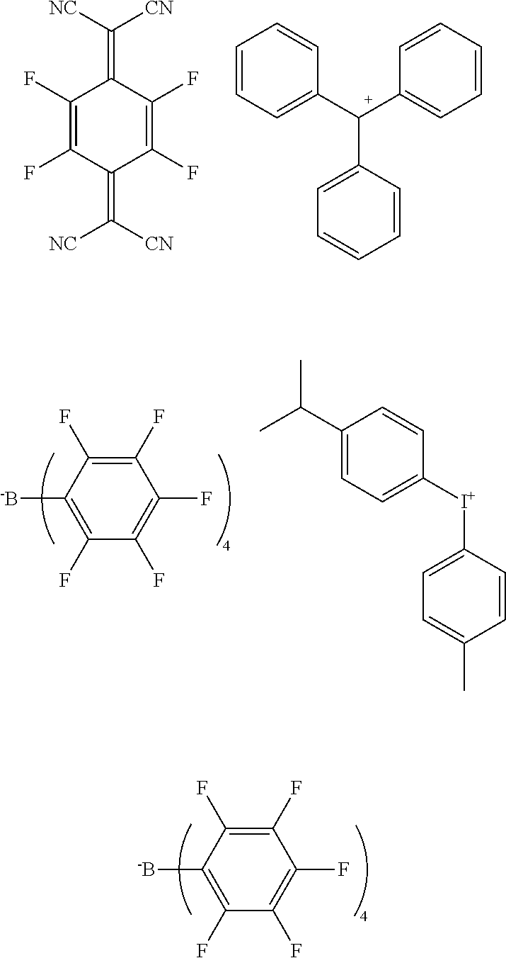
C1([-B])=C(F)C(F)=C(F)C(F)=C1F.C1=C(C(C2=CC=CC=C2)C2=CC=CC=C2)C=CC=C1.C1(F)=C(F)C(=C([NC])[CN])C(F)=C(F)C1=C([NC])[CN].C1([-B])=C(F)C(F)=C(F)C(F)=C1F.CC(C)C1=CC=C([I+]C2=CC=C(C)C=C2)C=C1
